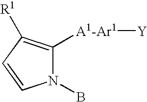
N1(B)C([A1-Ar1][Y])=C([R1])C=C1
